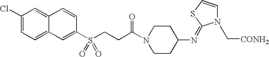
C1(Cl)=CC=C2C(=C1)C=CC(S(CCC(N1CCC(N=C3N(C[CONH2])C=CS3)CC1)=O)(=O)=O)=C2
